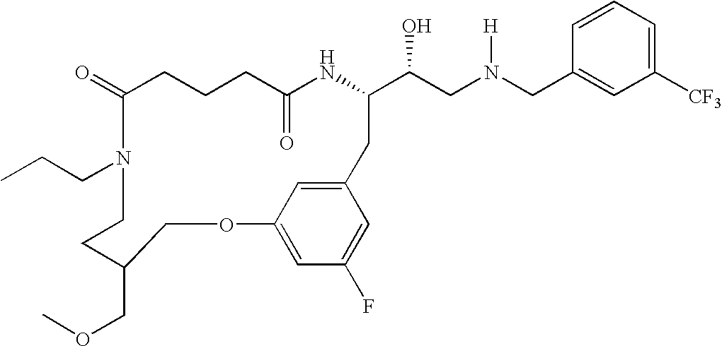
C1(=O)CCCC(=O)NC(C(CN(CC2=CC([CF3])=CC=C2)[H])O)CC2=CC(=CC(F)=C2)OCC(COC)CCN1CCC
